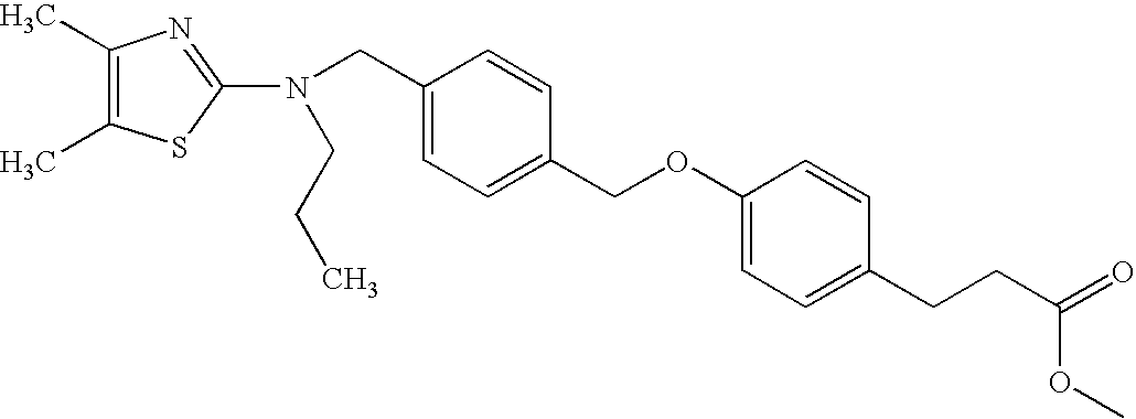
C1(C)=C(C)SC(N(CC2=CC=C(COC3=CC=C(CCC(=O)OC)C=C3)C=C2)CCC)=N1
